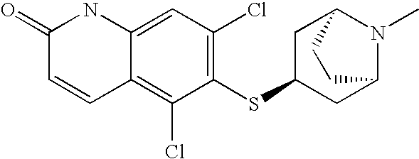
C1(=O)C=CC2=C(Cl)C(SC3CC4N(C)C(C3)CC4)=C(Cl)C=C2N1
